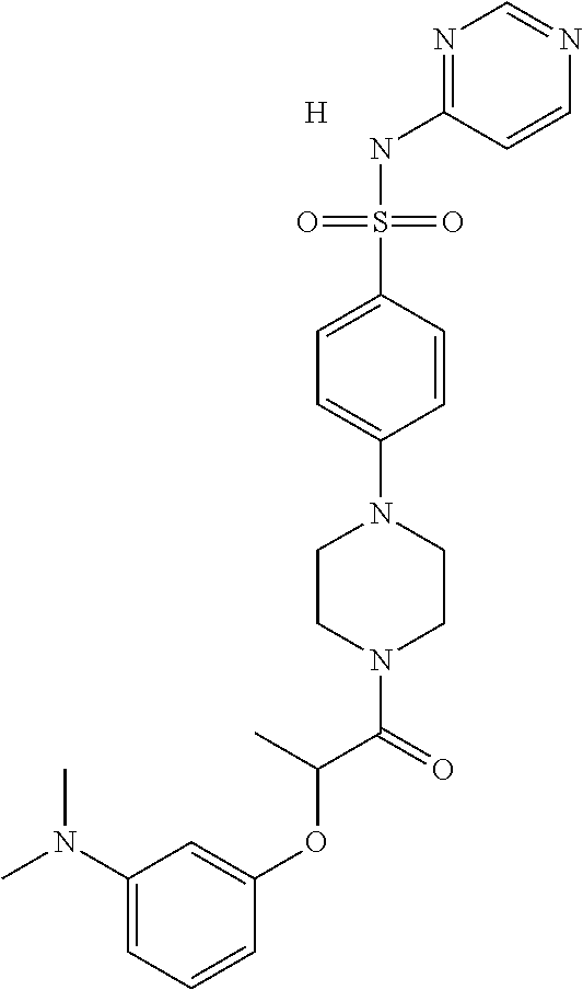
C1=C(S(NC2=NC=NC=C2)(=O)=O)C=CC(N2CCN(C(=O)C(C)OC3=CC(N(C)C)=CC=C3)CC2)=C1.[H]
